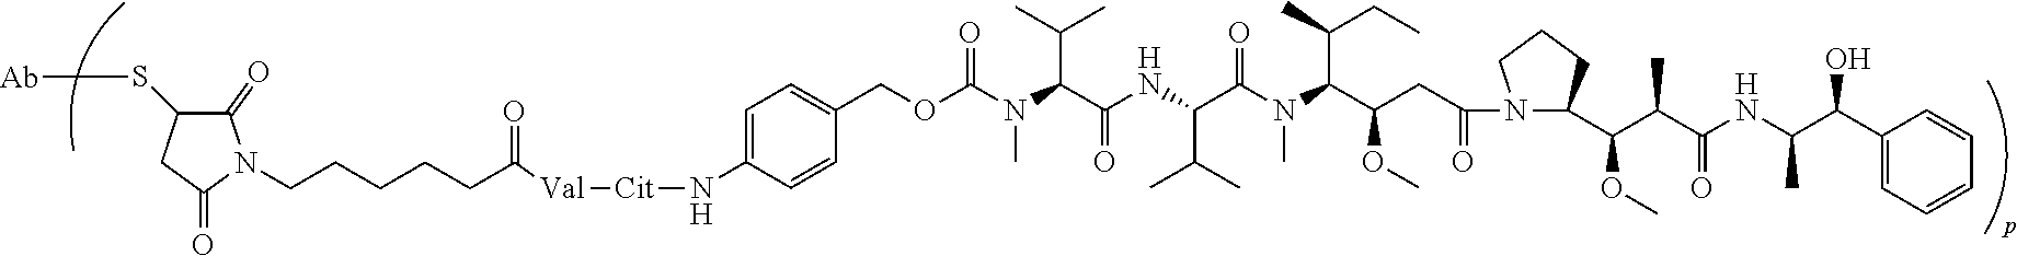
O(C)C(C(C(NC(C(C1=CC=CC=C1)O)C)=O)C)C1N(C(CC(OC)C(N(C)C(C(NC(C(N(C)C(=O)OCC2=CC=C(N[Cit][Val]C(CCCCCN3C(=O)C(S[Ab])CC3=O)=O)C=C2)C(C)C)=O)C(C)C)=O)C(C)CC)=O)CCC1
